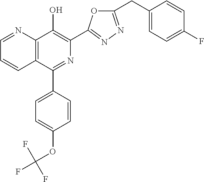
C1=NC2=C(C=C1)C(C1=CC=C(OC(F)(F)F)C=C1)=NC(C1=NN=C(CC3=CC=C(F)C=C3)O1)=C2O
